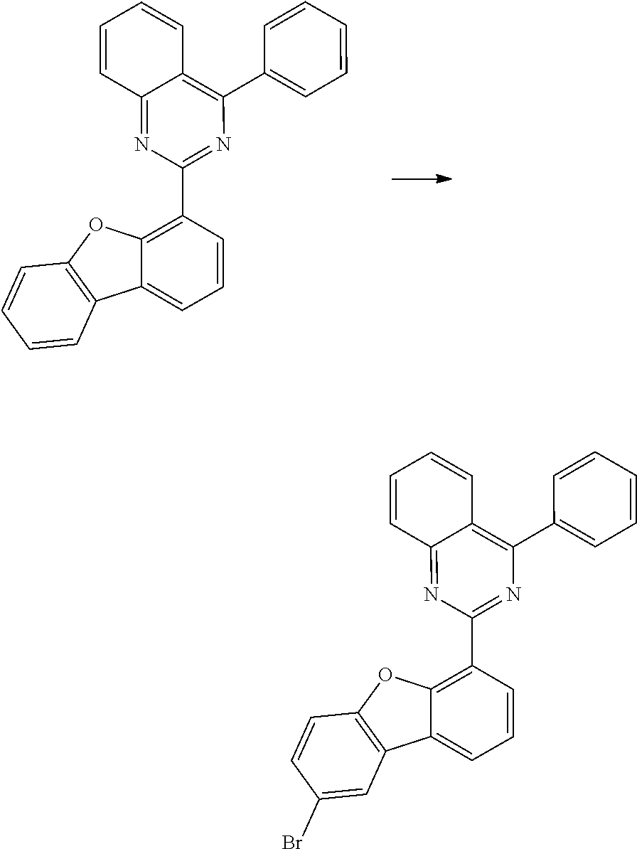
C12=C(OC3=C(C4=NC(C5=CC=CC=C5)=C5C(=N4)C=CC=C5)C=CC=C13)C=CC=C2.C12=C(OC3=C(C4=NC(C5=CC=CC=C5)=C5C(=N4)C=CC=C5)C=CC=C13)C=CC(Br)=C2
